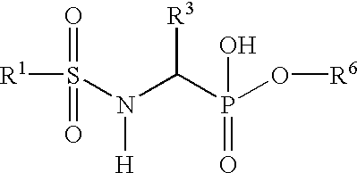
[R1]S(=O)(=O)N(C(P(O[R6])(O)=O)[R3])[H]
